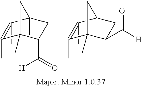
C1(C(=O)[H])CC2(C)C(C)=C(C)C1(C)C2.C1(C([H])=O)CC2(C)C(C)=C(C)C1(C)C2
